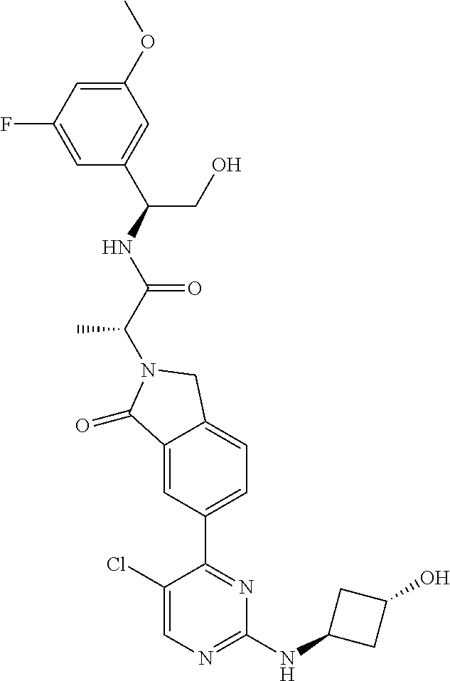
C1(=O)C2=CC(C3=NC(NC4CC(O)C4)=NC=C3Cl)=CC=C2CN1C(C(NC(C1=CC(OC)=CC(F)=C1)CO)=O)C
